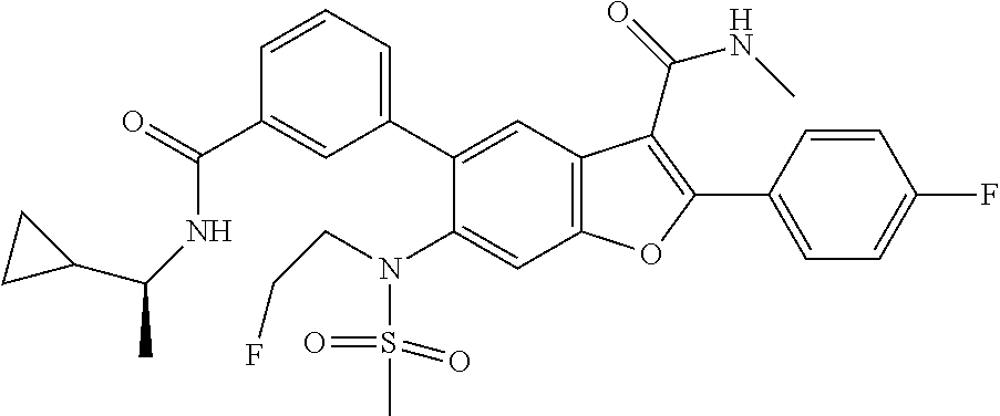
C1=CC(C2=C(C(=O)NC)C3=C(C=C(N(CCF)S(=O)(=O)C)C(C4=CC=CC(C(=O)NC(C5CC5)C)=C4)=C3)O2)=CC=C1F
